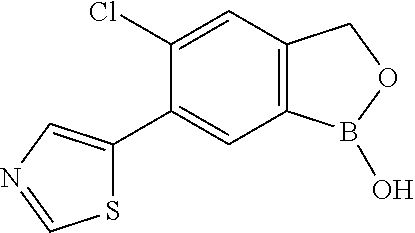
C12=C(B(O)OC1)C=C(C1=CN=CS1)C(Cl)=C2
